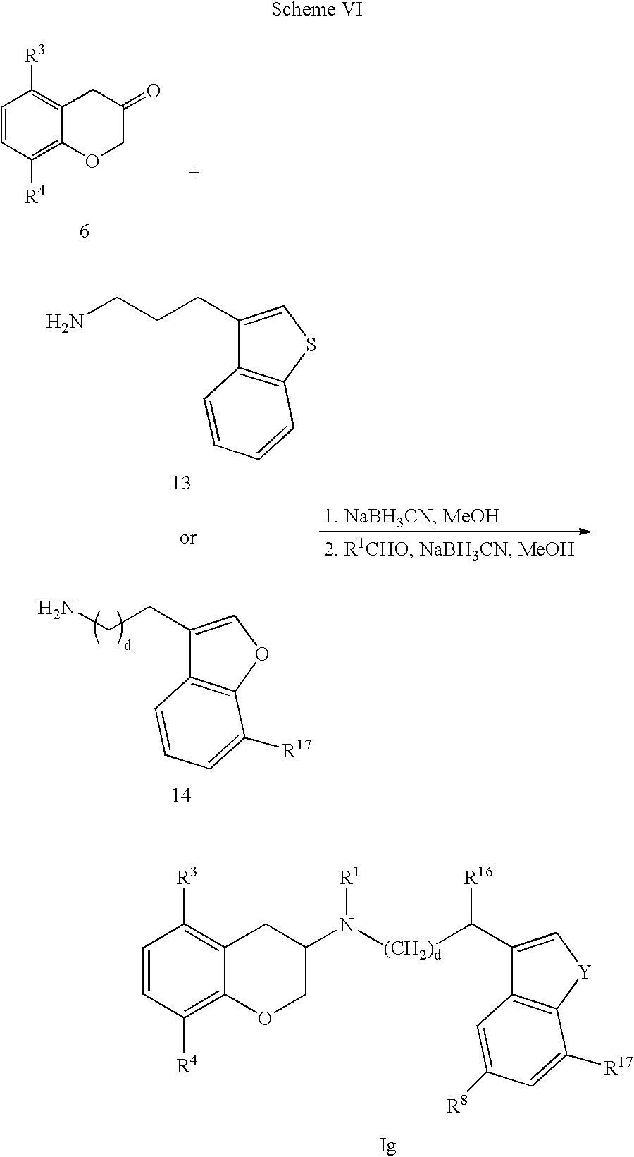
C1([R4])=C2C(=C([R3])C=C1)CC(=O)CO2.C12=C(OC=C1CCN)C([R17])=CC=C2.C12=C(SC=C1CCCN)C=CC=C2.C1([R4])=C2C(=C([R3])C=C1)CC(N([R1])[(CH2)d]C(C1=C[Y]C3=C1C=C([R8])C=C3[R17])[R16])CO2
